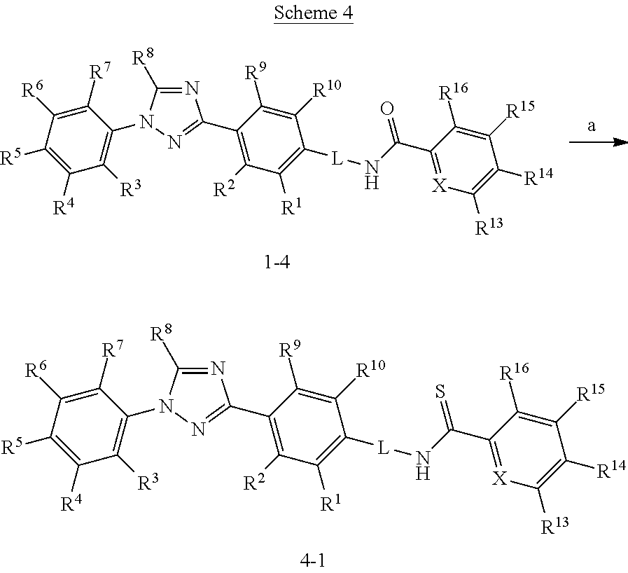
C1([R8])=NC(C2=C([R2])C([R1])=C([L]NC(C3=[X]C([R13])=C([R14])C([R15])=C3[R16])=O)C([R10])=C2[R9])=NN1C1=C([R3])C([R4])=C([R5])C([R6])=C1[R7].C1([R8])=NC(C2=C([R2])C([R1])=C([L]NC(C3=[X]C([R13])=C([R14])C([R15])=C3[R16])=S)C([R10])=C2[R9])=NN1C1=C([R3])C([R4])=C([R5])C([R6])=C1[R7]
